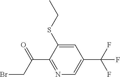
C1(C(CBr)=O)=NC=C(C(F)(F)F)C=C1SCC
